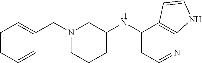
C1(NC2=CC=NC3=C2C=CN3)CN(CC2=CC=CC=C2)CCC1
